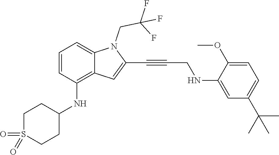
C1=C(NCC#CC2=CC3=C(NC4CCS(=O)(=O)CC4)C=CC=C3N2CC(F)(F)F)C(OC)=CC=C1C(C)(C)C
